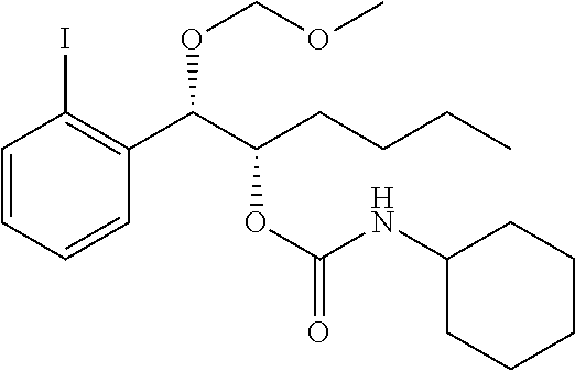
C1=CC=CC(C(C(CCCC)OC(=O)NC2CCCCC2)OCOC)=C1I
